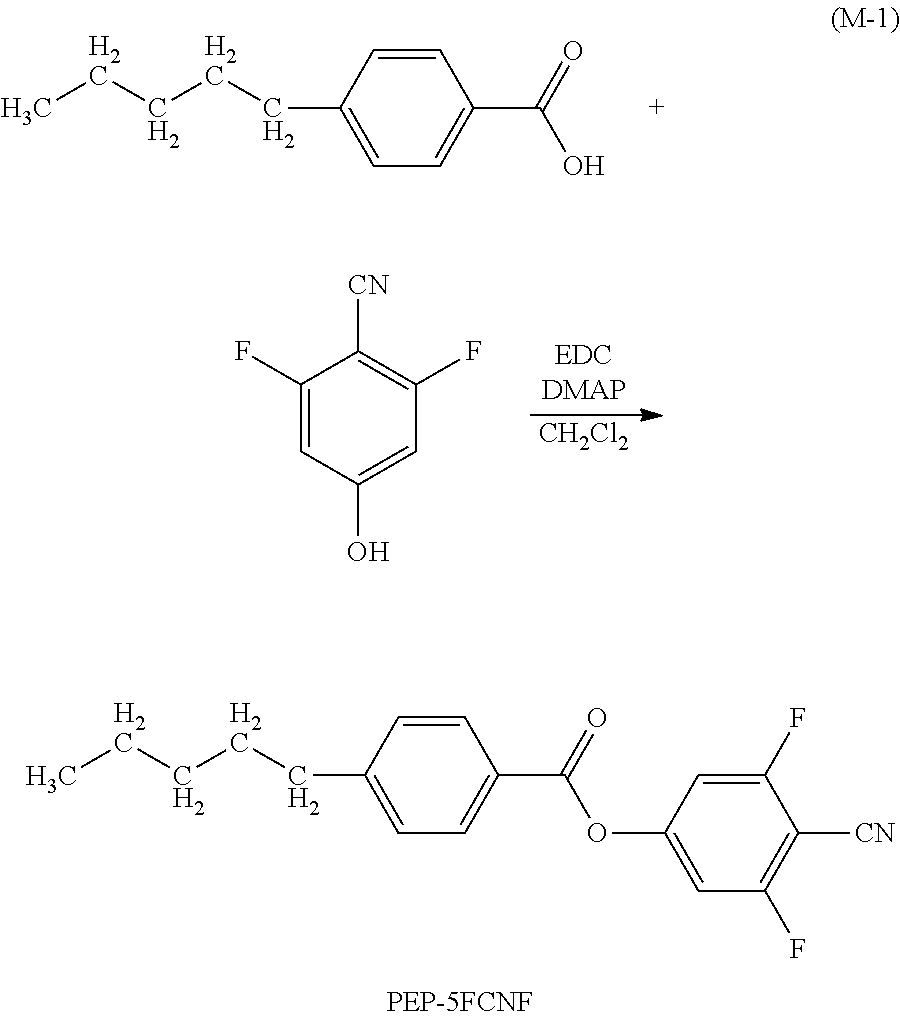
CCCCCC1=CC=C(C(=O)OC2=CC(F)=C([CN])C(F)=C2)C=C1.CCCCCC1=CC=C(C(=O)O)C=C1.[CH2Cl2].C1(F)=CC(O)=CC(F)=C1[CN]
